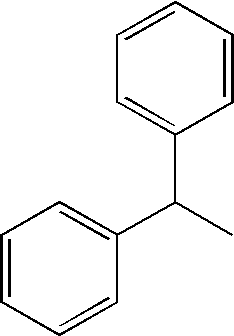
C1=CC=CC(C(C)C2=CC=CC=C2)=C1
